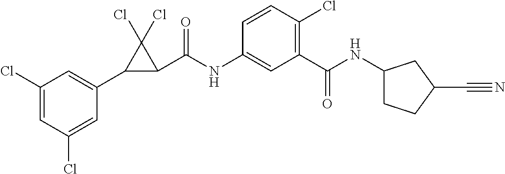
C1(Cl)=CC(Cl)=CC(C2C(C(NC3=CC(C(NC4CCC(C#N)C4)=O)=C(Cl)C=C3)=O)C2(Cl)Cl)=C1
